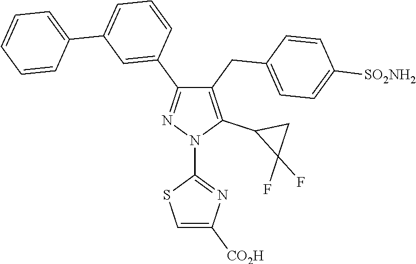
C1(CC2=CC=C([SO2NH2])C=C2)=C(C2C(F)(F)C2)N(C2=NC([CO2H])=CS2)N=C1C1=CC(C2=CC=CC=C2)=CC=C1
